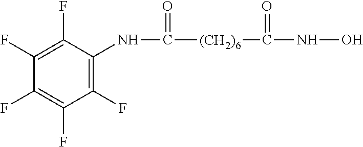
C1(F)=C(F)C(NC(=O)[(CH2)6]C(NO)=O)=C(F)C(F)=C1F
